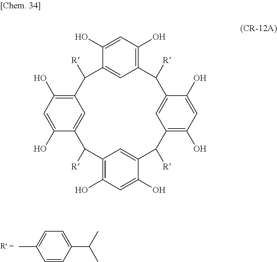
CC1=CC=C(C(C)C)C=C1.C1(O)=CC(O)=C2C=C1C([R])C1=C(O)C=C(O)C(=C1)C([R])C1=C(O)C=C(O)C(=C1)C([R])C1=C(O)C=C(O)C(=C1)C2[R]
